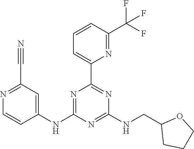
C1(NC2=CC(C#N)=NC=C2)=NC(C2=CC=CC(C(F)(F)F)=N2)=NC(NCC2CCCO2)=N1
